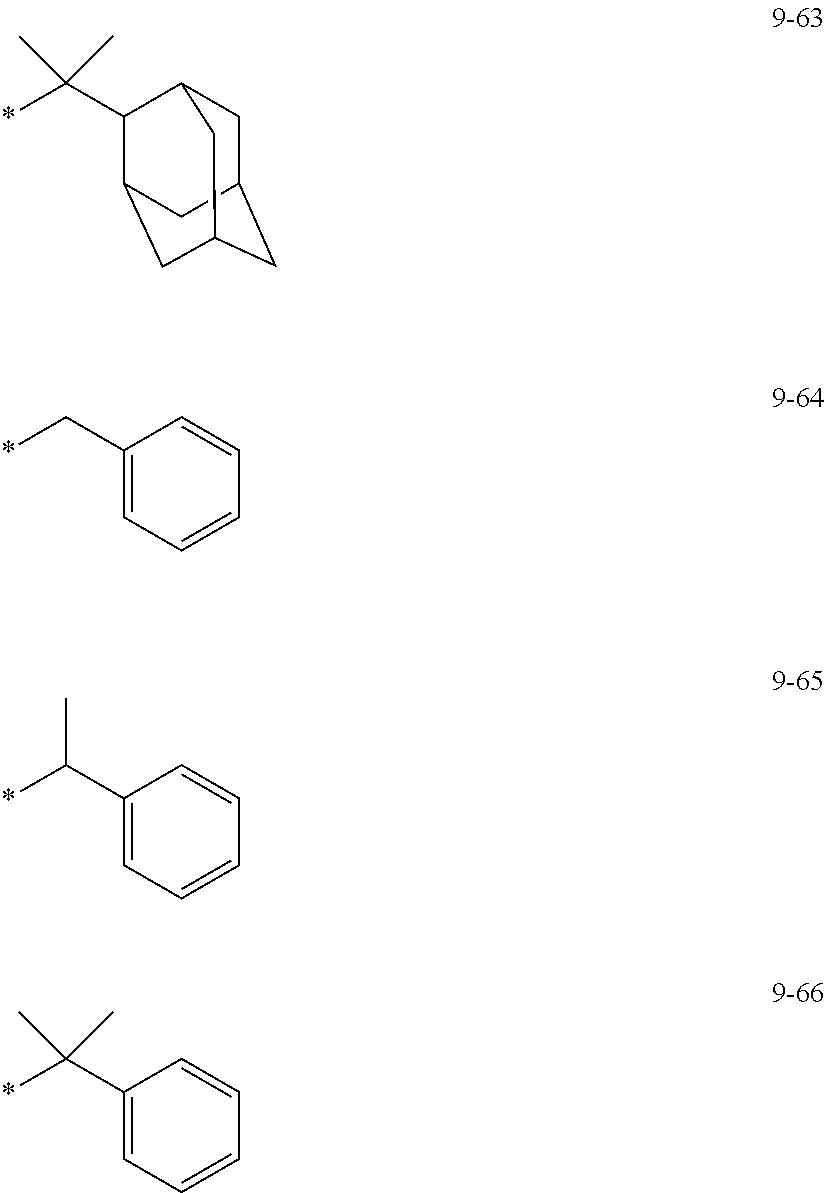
*C(C1C2CC3CC(CC1C3)C2)(C)C.*CC1=CC=CC=C1.*C(C1=CC=CC=C1)C.*C(C1=CC=CC=C1)(C)C
